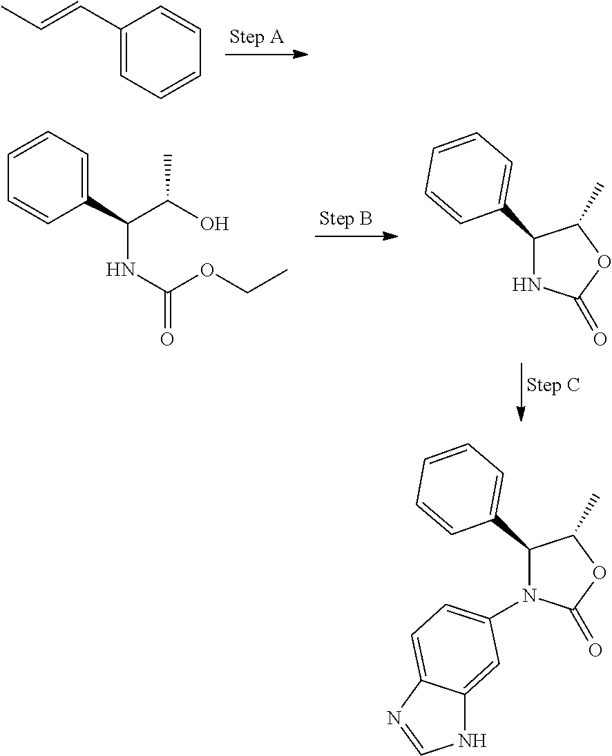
C1(C=CC)=CC=CC=C1.C1=CC=C(C(C(O)C)NC(=O)OCC)C=C1.C1(C2=CC=CC=C2)NC(=O)OC1C.N1(C2=CC=C3C(=C2)NC=N3)C(=O)OC(C)C1C1=CC=CC=C1
